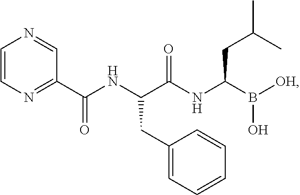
C1=CN=C(C(NC(C(NC(B([OH])O)CC(C)C)=O)CC2=CC=CC=C2)=O)C=N1
